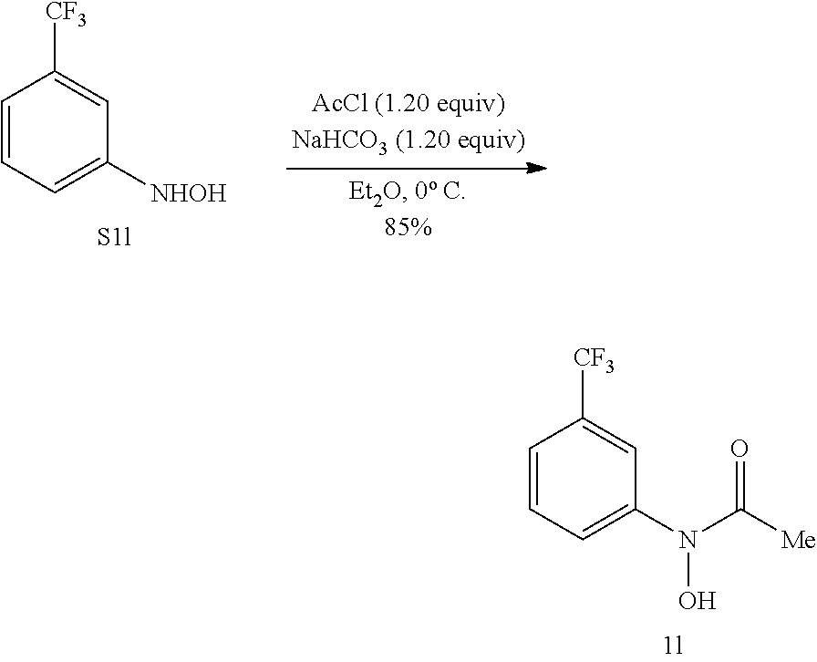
C1=CC=C(N(C([Me])=O)O)C=C1[CF3].C1=CC=C([NHOH])C=C1[CF3]
